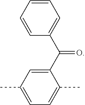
C1=CC=CC(C(C2=CC(C)=CC=C2C)=O)=C1
